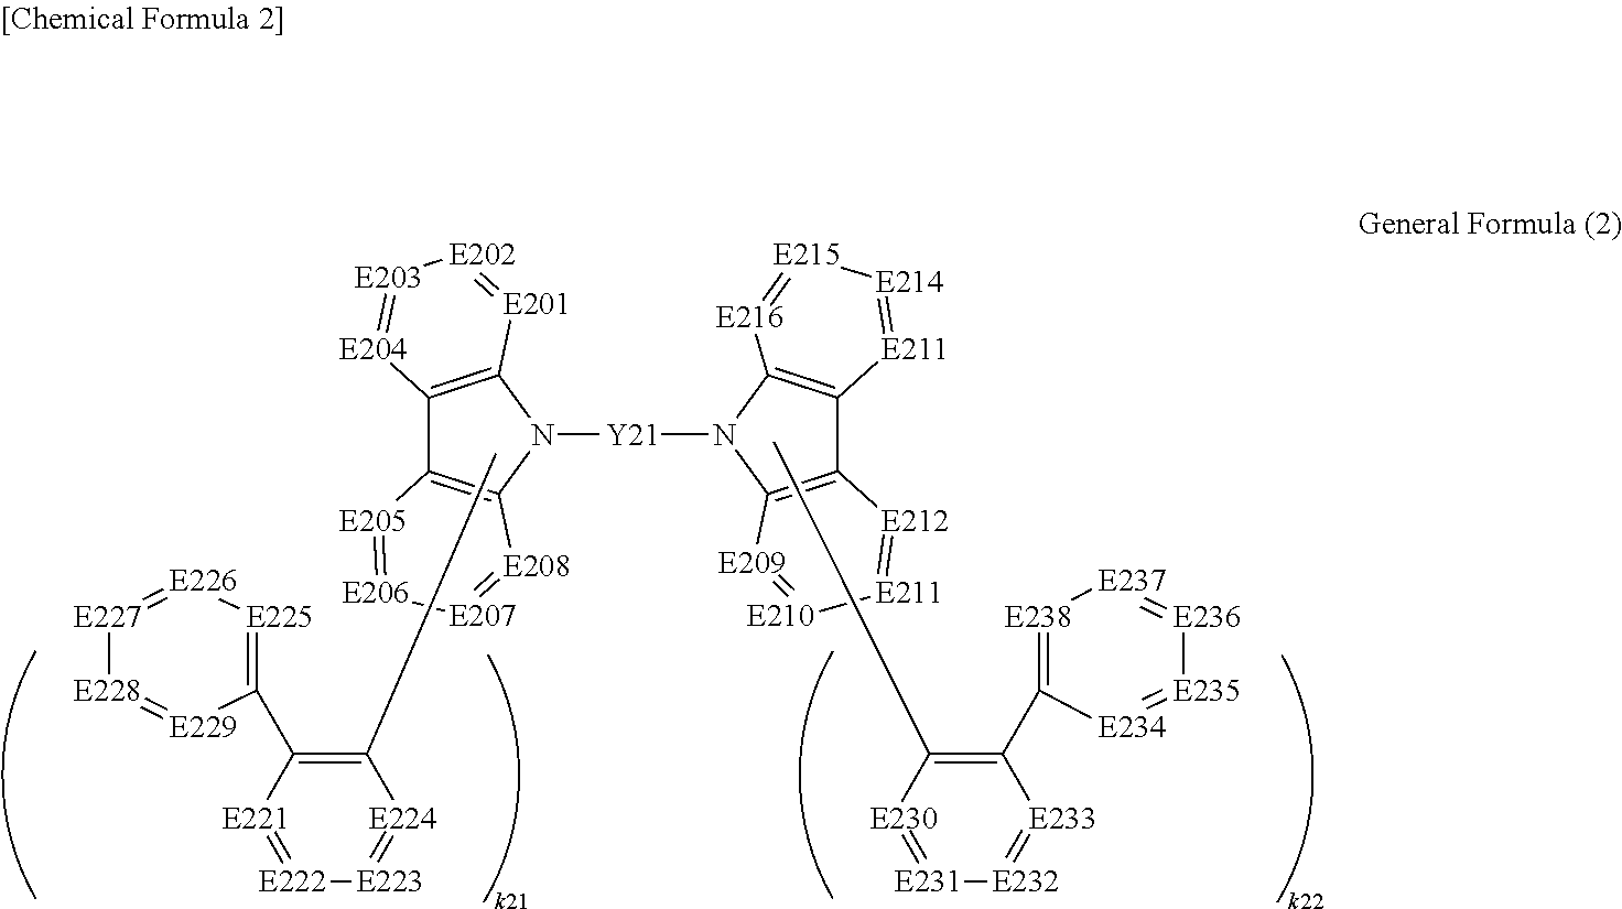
C12=C(N([Y21]N3C4=C(C5=C3[E209]=[E210][E211]=[E212]5)[E211]=[E214][E215]=[E216]4)C3=C1[E205]=[E206][E207]=[E208]3)[E201]=[E202][E203]=[E204]2.[E227]1=[E226][E225]=C(C2=C(C)[E224]=[E223][E222]=[E221]2)[E229]=[E228]1.[E238]1=C(C2=C(C)[E230]=[E231][E232]=[E233]2)[E234]=[E235][E236]=[E237]1
